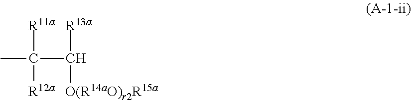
[R11a]C([R12a])(C([R13a])[O(R14aO)r2R15a])C
